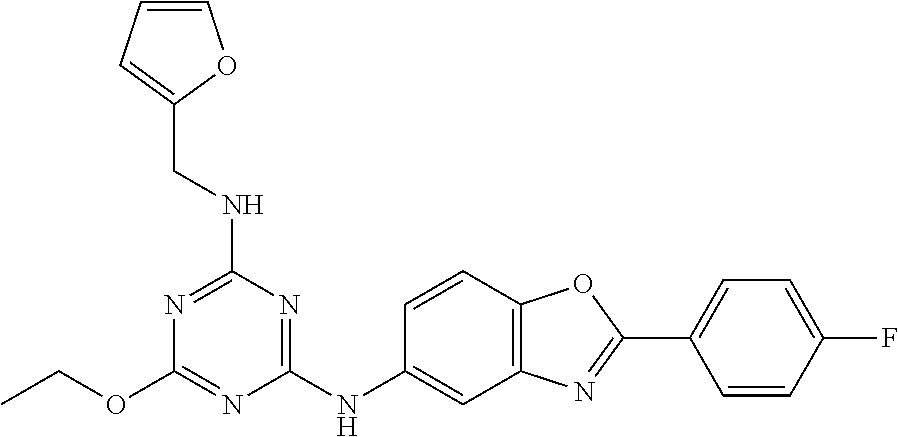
C1(NC2=CC3=C(C=C2)OC(C2=CC=C(F)C=C2)=N3)=NC(NCC2=CC=CO2)=NC(OCC)=N1
